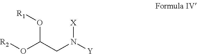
[R2]OC(CN([Y])[X])O[R1]
